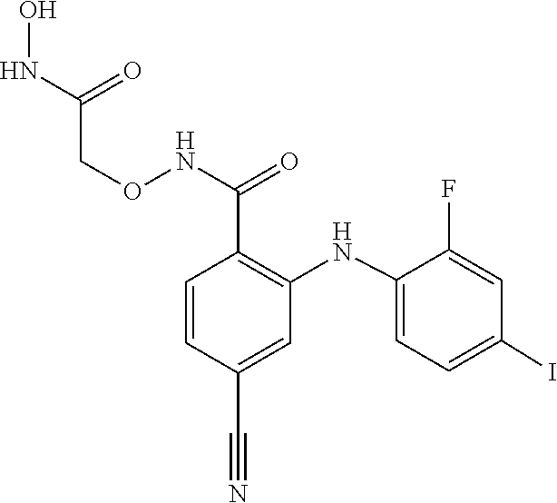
C1(NC2=C(C(NOCC(=O)NO)=O)C=CC(C#N)=C2)=CC=C(I)C=C1F
